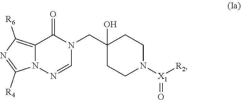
C12=C([R6])N=C([R4])N1N=CN(CC1(O)CCN([X1]([R2])=O)CC1)C2=O
